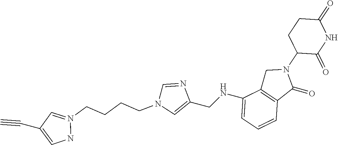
C1(=O)CCC(N2CC3=C(C2=O)C=CC=C3NCC2=CN(CCCCN3=CC(C#C)=CN3)C=N2)C(=O)N1
